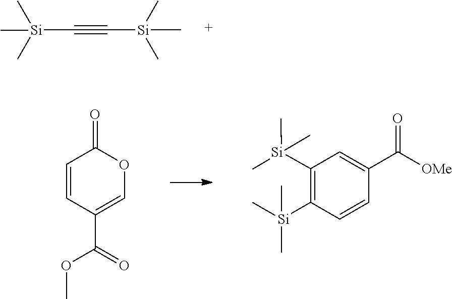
C1=CC(=O)OC=C1C(OC)=O.C[Si](C)(C1=C([Si](C)(C)C)C=C(C(=O)[OMe])C=C1)C.C(#C[Si](C)(C)C)[Si](C)(C)C
